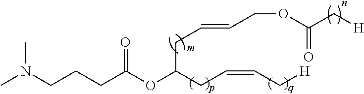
CN(CCCC(OC(CC=CC[H])CC=CCOC(C[H])=O)=O)C
